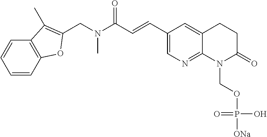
C1(C=CC(N(CC2=C(C)C3=C(C=CC=C3)O2)C)=O)=CN=C2C(=C1)CCC(=O)N2COP(=O)(O)[ONa]
